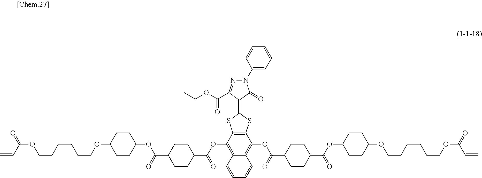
C1=CC2=C(OC(=O)C3CCC(C(OC4CCC(OCCCCCCOC(C=C)=O)CC4)=O)CC3)C3=C(C(OC(=O)C4CCC(C(OC5CCC(OCCCCCCOC(C=C)=O)CC5)=O)CC4)=C2C=C1)SC(=C1C(C(OCC)=O)=NN(C2=CC=CC=C2)C1=O)S3
